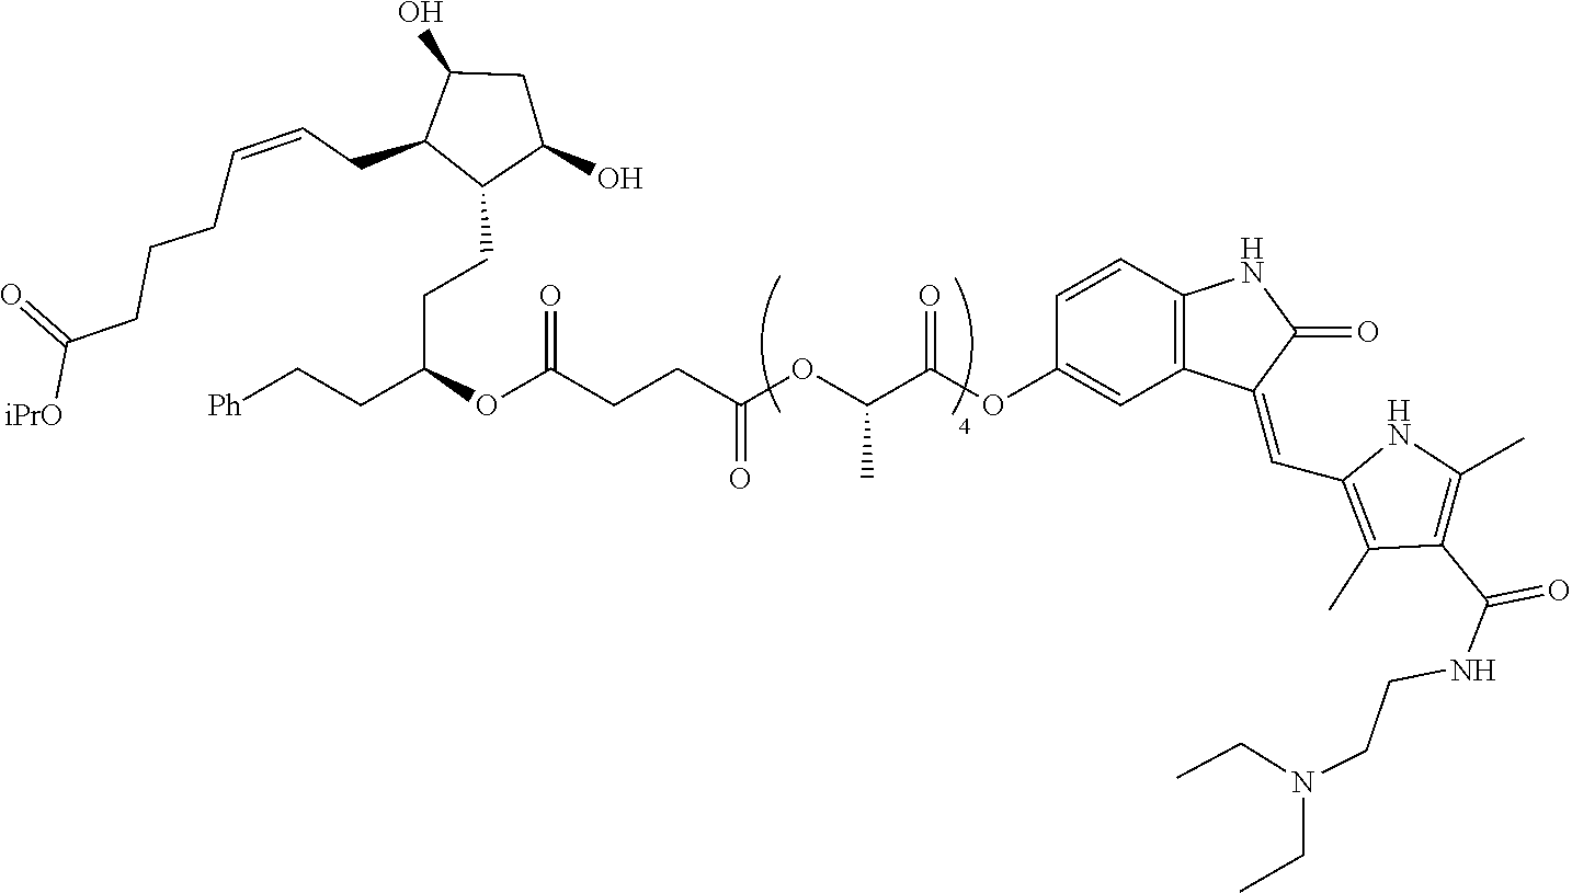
C1(CCC(CC[Ph])OC(CCC(OC(C(OC2=CC3=C(C=C2)NC(=O)C3=CC2=C(C)C(C(NCCN(CC)CC)=O)=C(C)N2)=O)C)=O)=O)C(O)CC(O)C1CC=CCCCC([iPrO])=O
